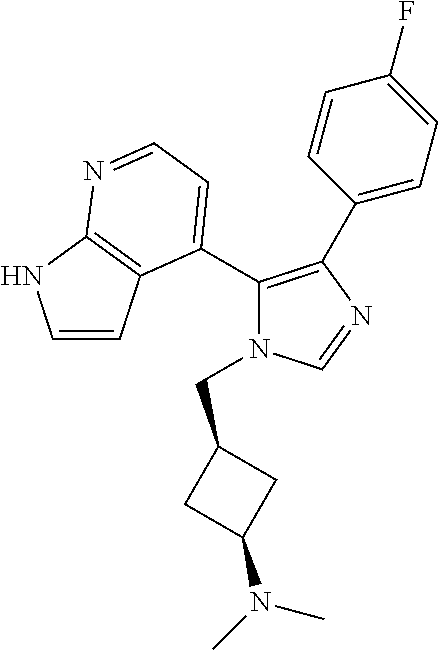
C1(C2=CC=NC3=C2C=CN3)=C(C2=CC=C(F)C=C2)N=CN1CC1CC(N(C)C)C1
